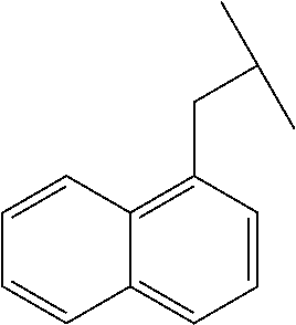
C1=CC(CC(C)C)=C2C(=C1)C=CC=C2
